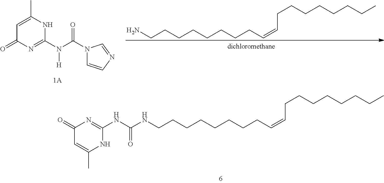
C1(=O)C=C(C)NC(NC(=O)NCCCCCCCCC=CCCCCCCCC)=N1.C1=C(C)NC(N(C(=O)N2C=CN=C2)[H])=NC1=O.C(CCCCCCCC=CCCCCCCCC)N
